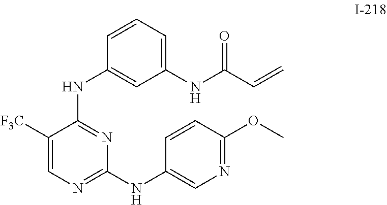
C1([F3C])=CN=C(NC2=CN=C(OC)C=C2)N=C1NC1=CC(NC(C=C)=O)=CC=C1
